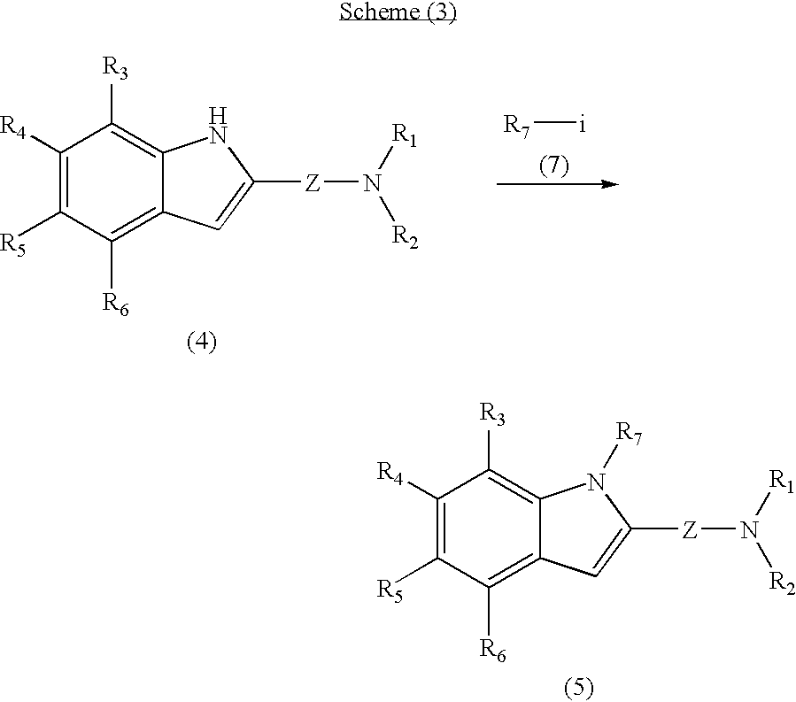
C1([R4])=C([R5])C([R6])=C2C(=C1[R3])N([R7])C([Z]N([R1])[R2])=C2.C1([R4])=C([R5])C([R6])=C2C(=C1[R3])NC([Z]N([R1])[R2])=C2.[R7][i]
